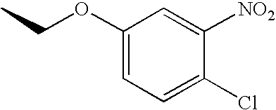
C1(OCC)=CC=C(Cl)C([NO2])=C1
